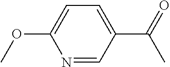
N1=CC(C(=O)C)=CC=C1OC
